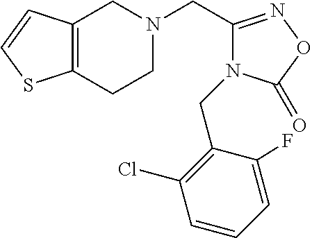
C1N(CC2=NOC(=O)N2CC2=C(Cl)C=CC=C2F)CC2=C(C1)SC=C2
